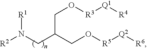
[R2]N(CC(CO[R5][Q2][R6])CO[R3][Q1][R4])[R1]
